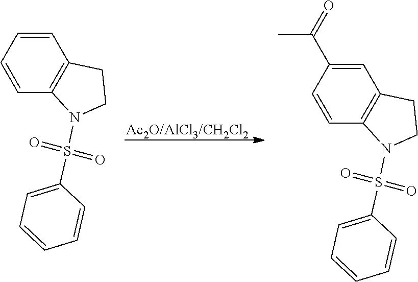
C1=CC=CC2=C1CCN2S(=O)(=O)C1=CC=CC=C1.C1=C(C(=O)C)C=CC2=C1CCN2S(=O)(=O)C1=CC=CC=C1
